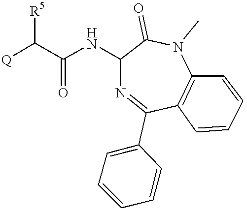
[Q]C(C(NC1N=C(C2=CC=CC=C2)C2=C(N(C)C1=O)C=CC=C2)=O)[R5]
